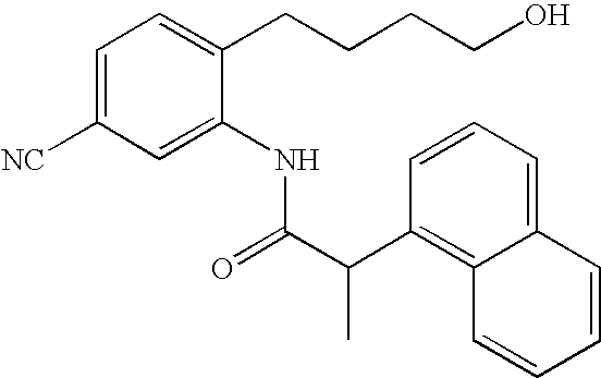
C1=CC=C2C(=C1C(C(=O)NC1=CC([NC])=CC=C1CCCCO)C)C=CC=C2
